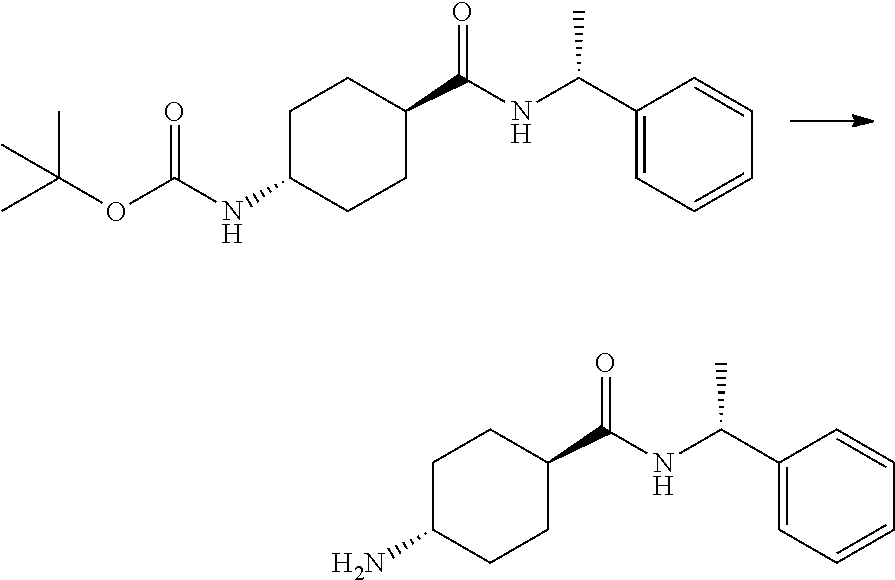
O(C(NC1CCC(C(=O)NC(C2=CC=CC=C2)C)CC1)=O)C(C)(C)C.NC1CCC(C(=O)NC(C2=CC=CC=C2)C)CC1
